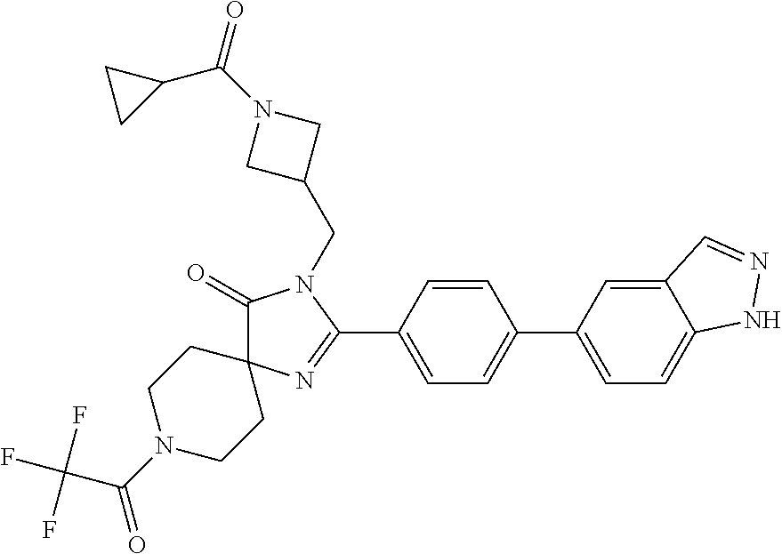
C1(=O)N(CC2CN(C(C3CC3)=O)C2)C(C2=CC=C(C3=CC=C4C(=C3)C=NN4)C=C2)=NC12CCN(C(C(F)(F)F)=O)CC2
